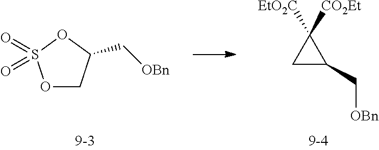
C1C(C[OBn])C1([EtO2C])[CO2Et].O1CC(C[OBn])OS1(=O)=O
